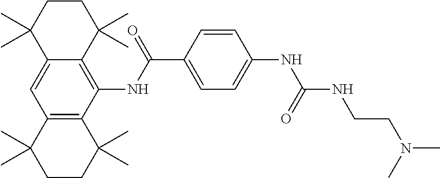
C12=CC3=C(C(NC(C4=CC=C(NC(NCCN(C)C)=O)C=C4)=O)=C1C(C)(C)CCC2(C)C)C(C)(C)CCC3(C)C
